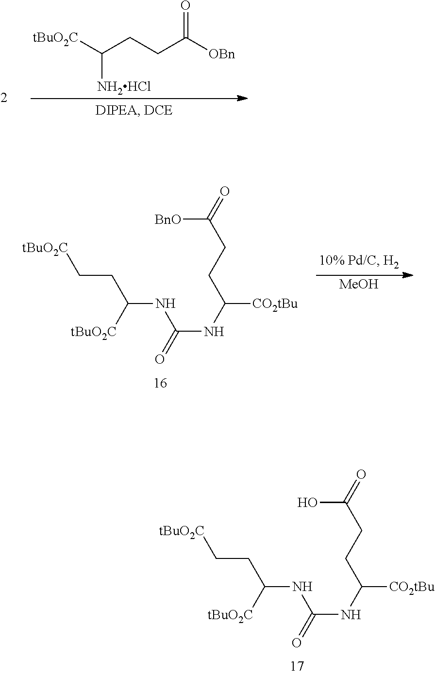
[tBuO2C]CCC(NC(NC([CO2tBu])CCC(=O)O)=O)[tBuO2C].C([NH2HCl])([tBuO2C])CCC([OBn])=O.[tBuO2C]CCC(NC(NC([CO2tBu])CCC(=O)[BnO])=O)[tBuO2C].[MeOH]
